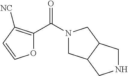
N1(C(C2=C([NC])C=CO2)=O)CC2C(C1)CNC2
